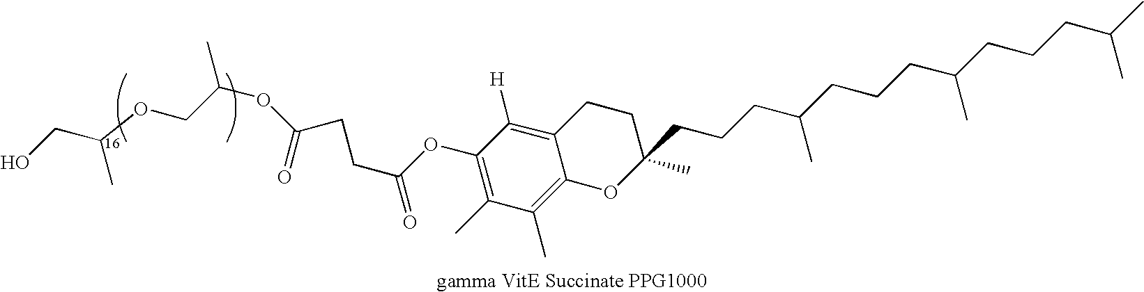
O(C(CCC(OC1=C(C)C(C)=C2C(=C1[H])CCC(CCCC(CCCC(CCCC(C)C)C)C)(C)O2)=O)=O)C(C)COC(CO)C
